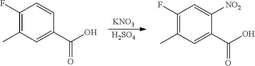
C1(F)=C(C)C=C(C(O)=O)C=C1.C1(F)=C(C)C=C(C(O)=O)C([NO2])=C1.[KNO3].[H2SO4]
